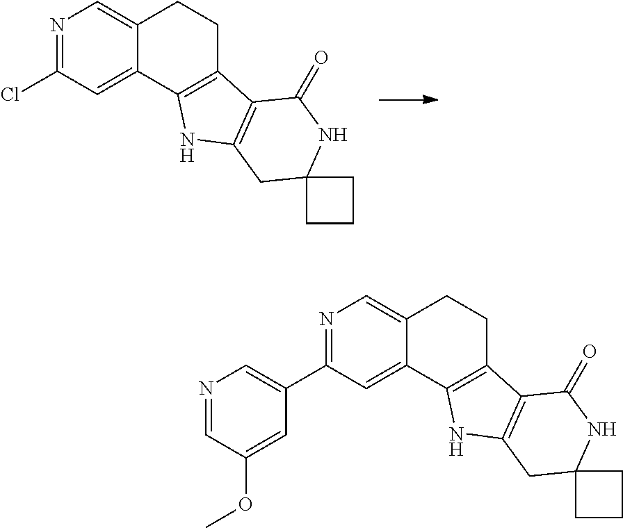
N1=C(Cl)C=C2C(=C1)CCC1=C2NC2=C1C(=O)NC1(C2)CCC1.N1=C(C2=CN=CC(OC)=C2)C=C2C(=C1)CCC1=C2NC2=C1C(=O)NC1(C2)CCC1
